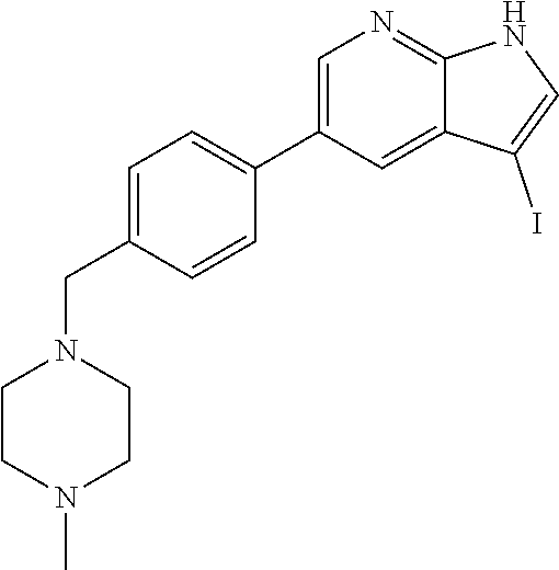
C1=C(CN2CCN(C)CC2)C=CC(C2=CN=C3C(=C2)C(I)=CN3)=C1
